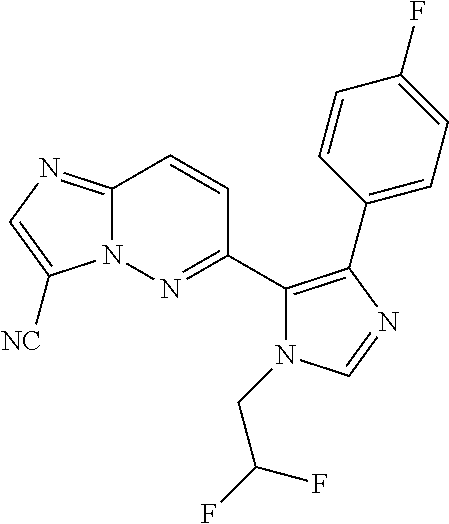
C12=NC=C([NC])N1N=C(C1=C(C3=CC=C(F)C=C3)N=CN1CC(F)F)C=C2
